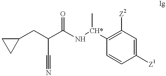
C(C(C(N[CH*](C)C1=C([Z2])C=C([Z1])C=C1)=O)C#N)C1CC1
